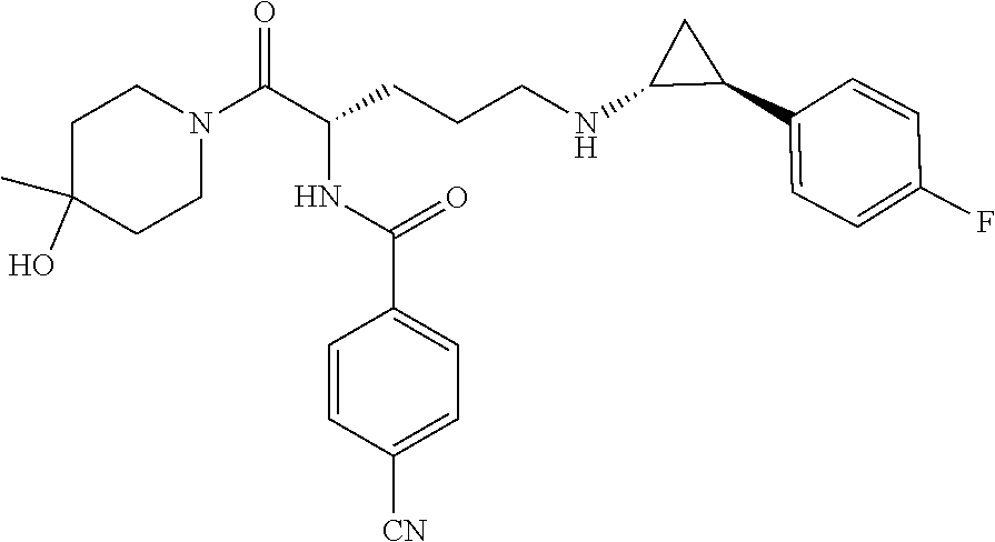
C1C(C)(O)CCN(C(C(CCCNC2C(C3=CC=C(F)C=C3)C2)NC(C2=CC=C([CN])C=C2)=O)=O)C1
